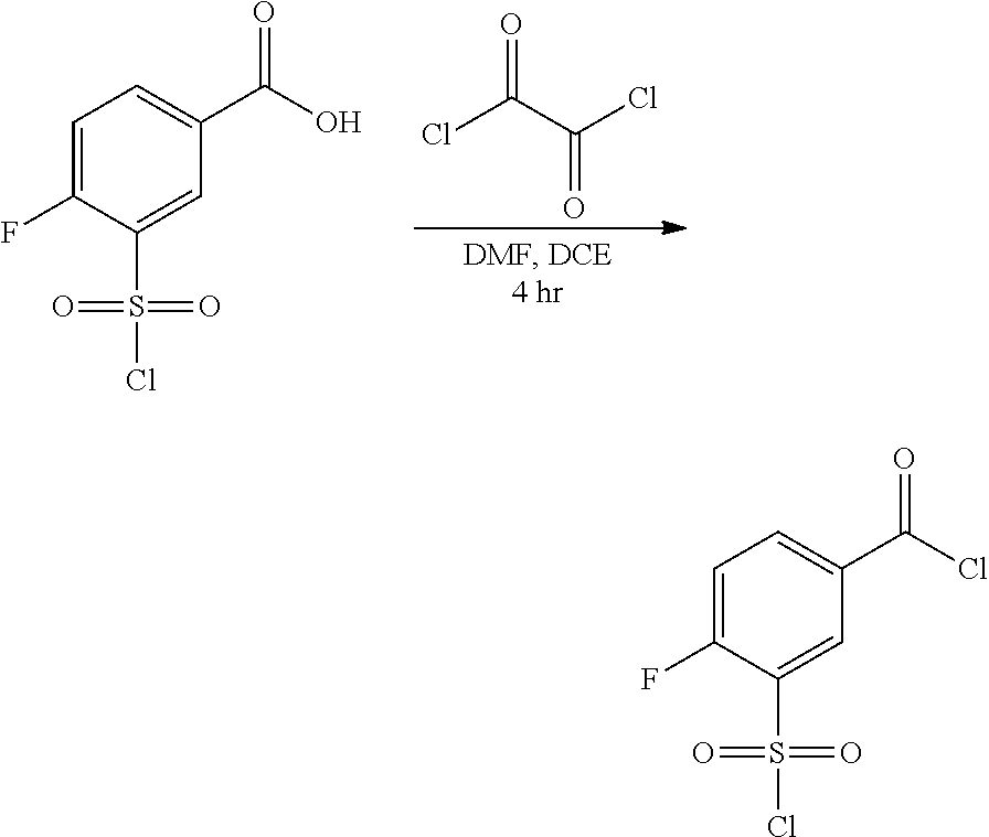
C1(C(O)=O)=CC=C(F)C(S(Cl)(=O)=O)=C1.ClC(C(Cl)=O)=O.C1(C(Cl)=O)=CC=C(F)C(S(Cl)(=O)=O)=C1
